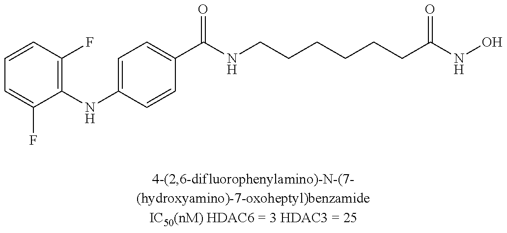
C1=CC(F)=C(NC2=CC=C(C(NCCCCCCC(NO)=O)=O)C=C2)C(F)=C1
